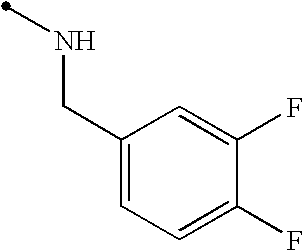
C1(CNC)=CC=C(F)C(F)=C1
